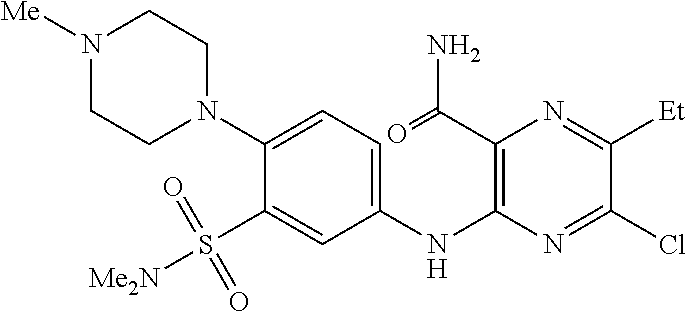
C1(N2CCN([Me])CC2)=CC=C(NC2=C(C(=O)N)N=C([Et])C(Cl)=N2)C=C1S([Me2N])(=O)=O
